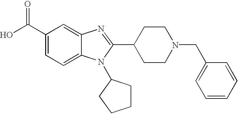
C1(C(O)=O)=CC=C2C(=C1)N=C(C1CCN(CC3=CC=CC=C3)CC1)N2C1CCCC1
